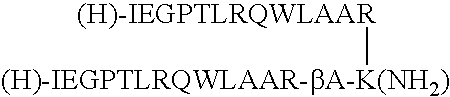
[(H)-IEGPTLRQWLAAR-bA-K(NH2)][(H)-IEGPTLRQWLAAR]
